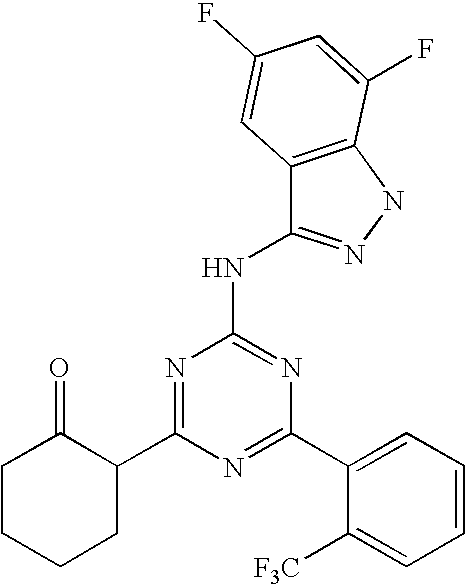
N1=C(C2=CC=CC=C2[F3C])N=C(NC2=NNC3=C2C=C(F)C=C3F)N=C1C1C(=O)CCCC1
